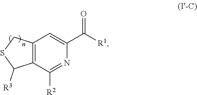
C12=C(C([R2])=NC(C([R1])=O)=C1)C([R3])SC2
